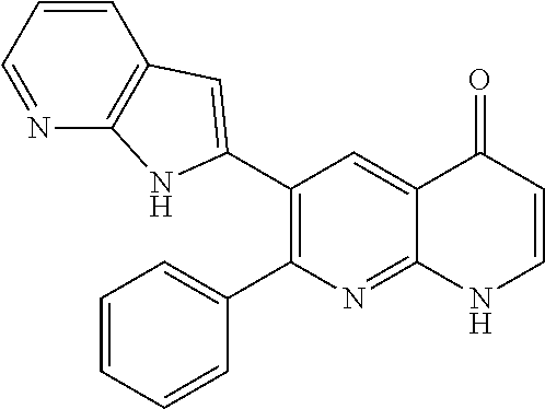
C1(C2=CC3=C(N=CC=C3)N2)=C(C2=CC=CC=C2)N=C2C(=C1)C(=O)C=CN2
